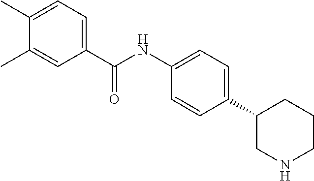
CC1=CC(C(NC2=CC=C(C3CNCCC3)C=C2)=O)=CC=C1C
